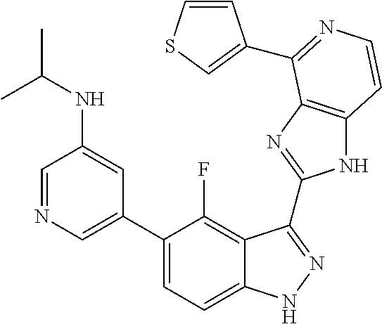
C1=C(C2=CC=C3C(=C2F)C(C2=NC4=C(N2)C=CN=C4C2=CSC=C2)=NN3)C=C(NC(C)C)C=N1
